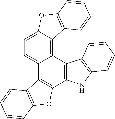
C12=C3C4=C(NC5=C4C=CC=C5)C4=C(C3=CC=C1OC1=C2C=CC=C1)C1=C(O4)C=CC=C1
